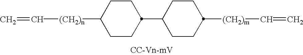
C(=C)[(CH2)n]C1CCC(C2CCC([(CH2)m]C=C)CC2)CC1
